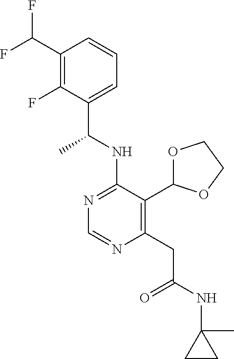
N1=C(NC(C)C2=CC=CC(C(F)F)=C2F)C(C2OCCO2)=C(CC(=O)NC2(C)CC2)N=C1
